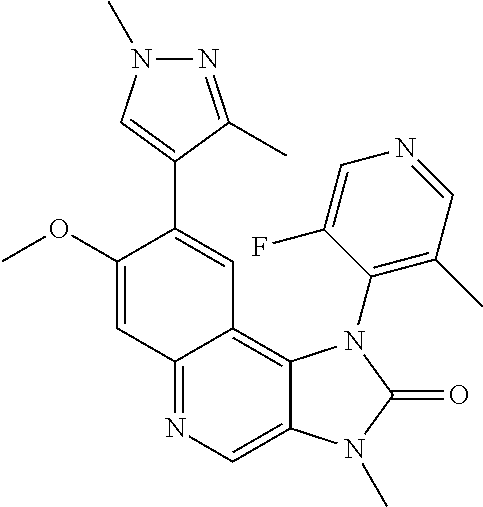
C12=NC=C3C(=C1C=C(C1=CN(C)N=C1C)C(OC)=C2)N(C1=C(C)C=NC=C1F)C(=O)N3C
